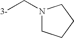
N1(C[3-])CCCC1
